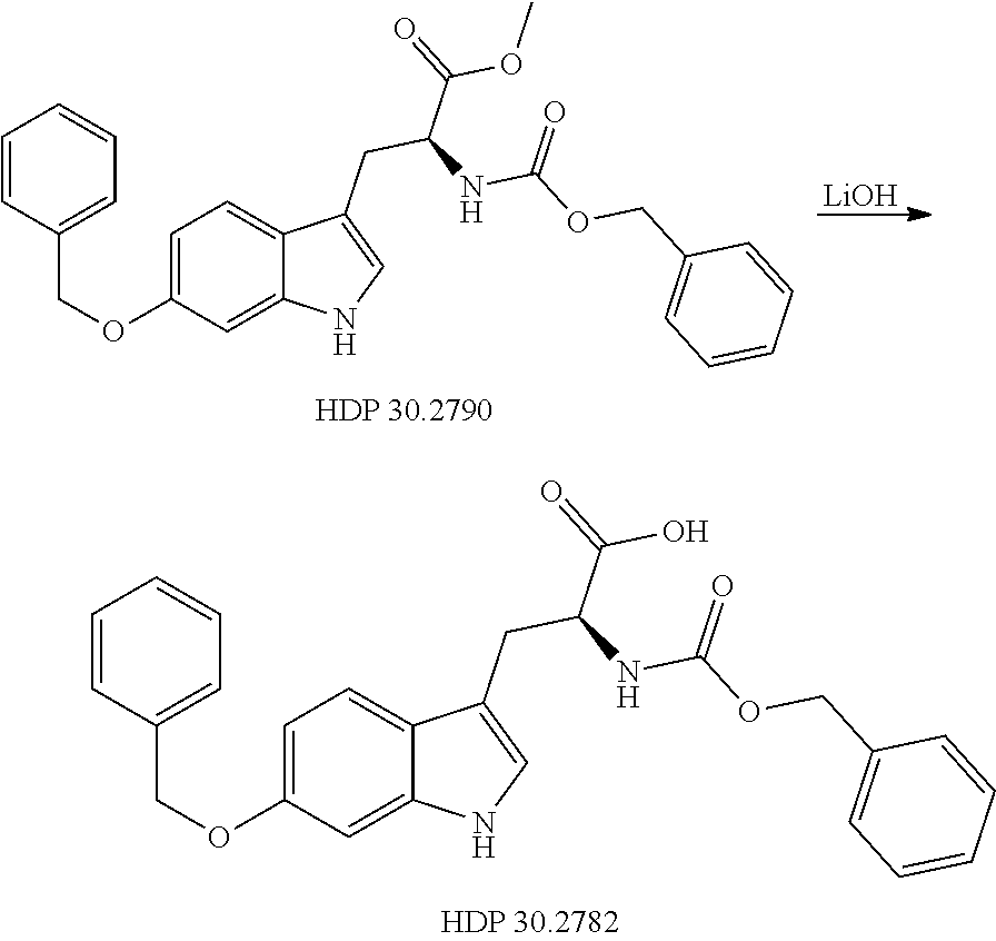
C1=C(OCC2=CC=CC=C2)C=C2C(=C1)C(CC(C(=O)OC)NC(OCC1=CC=CC=C1)=O)=CN2.[LiOH].C1=C(OCC2=CC=CC=C2)C=C2C(=C1)C(CC(C(=O)O)NC(OCC1=CC=CC=C1)=O)=CN2
